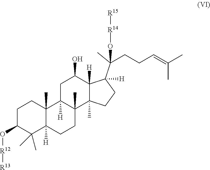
C1C(O[R12][R13])C(C)(C)C2([H])C(C)(C1)C1([H])C(C)(CC2)C2(C)C([H])(C(O)C1)C(C(CCC=C(C)C)(C)O[R14][R15])([H])CC2
